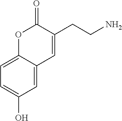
C1=C2C(=CC(O)=C1)C=C(CCN)C(=O)O2
